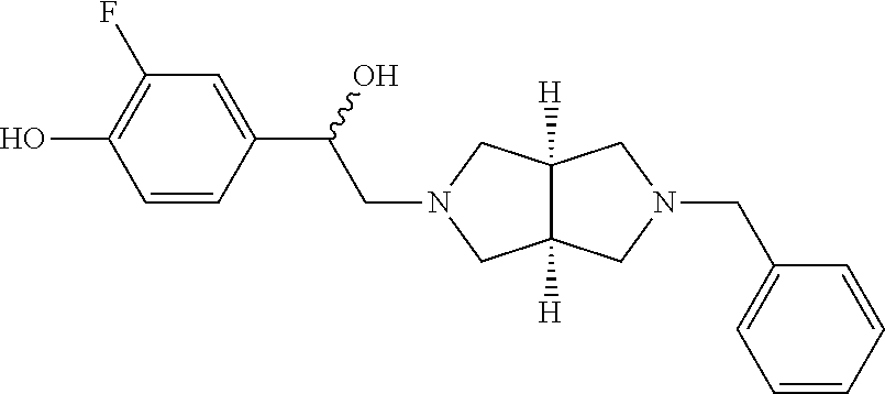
N1(CC(C2=CC(F)=C(O)C=C2)O)CC2([H])C([H])(C1)CN(CC1=CC=CC=C1)C2
